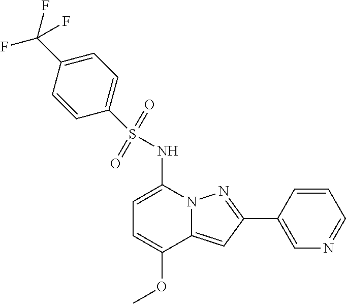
C1=C(NS(=O)(=O)C2=CC=C(C(F)(F)F)C=C2)N2C(=CC(C3=CN=CC=C3)=N2)C(OC)=C1
